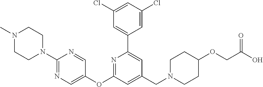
C1(Cl)=CC(Cl)=CC(C2=CC(CN3CCC(OCC(O)=O)CC3)=CC(OC3=CN=C(N4CCN(C)CC4)N=C3)=N2)=C1
